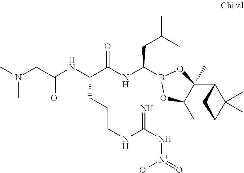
C12C3(C)C(CC(C1(C)C)C2)OB(C(NC(C(NC(=O)CN(C)C)CCCNC(N[N+]([O-])=O)=N)=O)CC(C)C)O3
